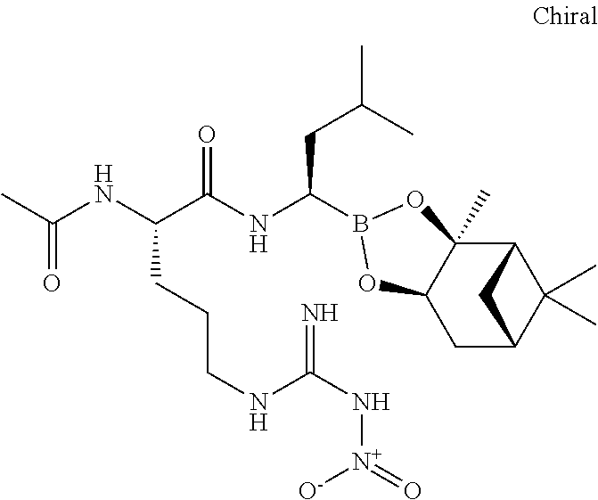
C12C3(C)C(CC(C1(C)C)C2)OB(C(NC(C(NC(C)=O)CCCNC(N[N+]([O-])=O)=N)=O)CC(C)C)O3
